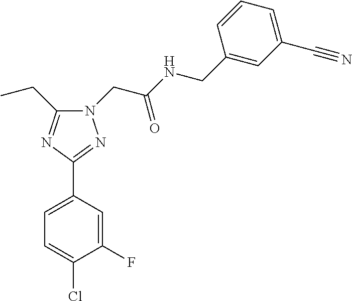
C1=C(C2=NN(CC(NCC3=CC(C#N)=CC=C3)=O)C(CC)=N2)C=C(F)C(Cl)=C1
